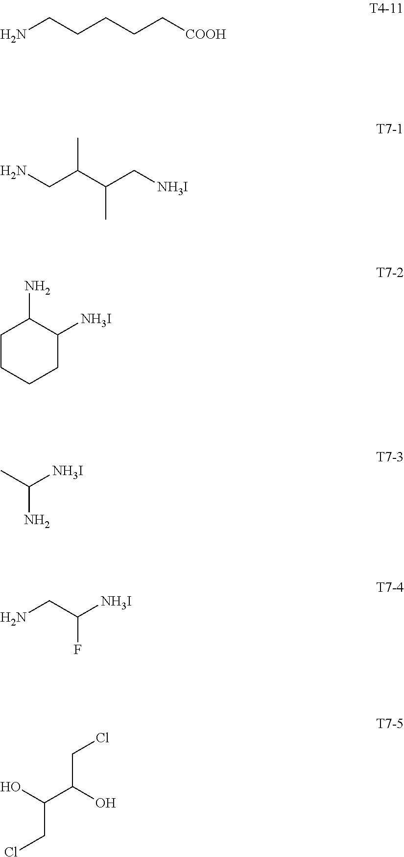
NCCCCC[COOH].NCC(C(C[NH3I])C)C.C1CCCC([NH3I])C1N.C(N)([NH3I])C.NCC([NH3I])F.C(C(O)C(CCl)O)Cl
